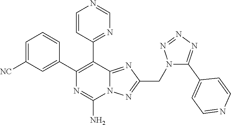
C1=C([NC])C=C(C2=C(C3=NC=NC=C3)C3=NC(CN4C(C5=CC=NC=C5)=NN=N4)=NN3C(N)=N2)C=C1
